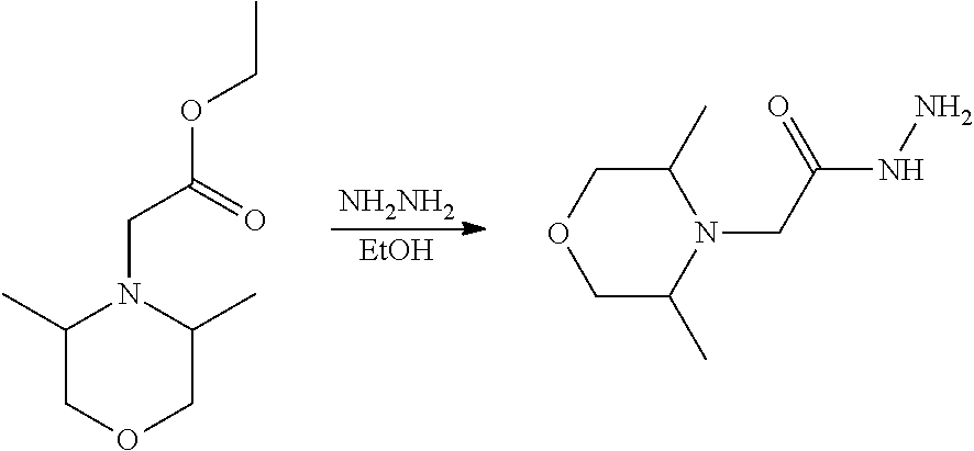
NNC(CN1C(C)COCC1C)=O.[EtOH].[NH2NH2].C(OC(CN1C(C)COCC1C)=O)C
